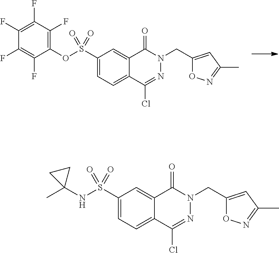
C1(S(OC2=C(F)C(F)=C(F)C(F)=C2F)(=O)=O)=CC=C2C(=C1)C(=O)N(CC1=CC(C)=NO1)N=C2Cl.C1(S(NC2(C)CC2)(=O)=O)=CC=C2C(=C1)C(=O)N(CC1=CC(C)=NO1)N=C2Cl
